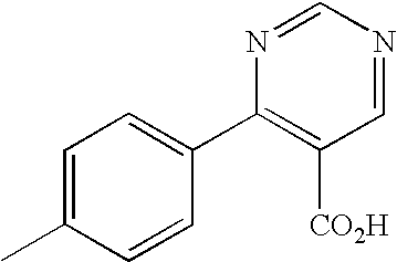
C1=C(C)C=CC(C2=C([CO2H])C=NC=N2)=C1
